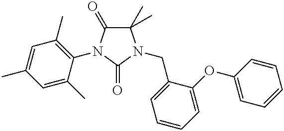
C1(C)(C)C(=O)N(C2=C(C)C=C(C)C=C2C)C(=O)N1CC1=CC=CC=C1OC1=CC=CC=C1
